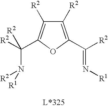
C1([R2])=C(C([R2])=N[R1])OC(C([R2])(N([R2])[R1])[R2])=C1[R2]
